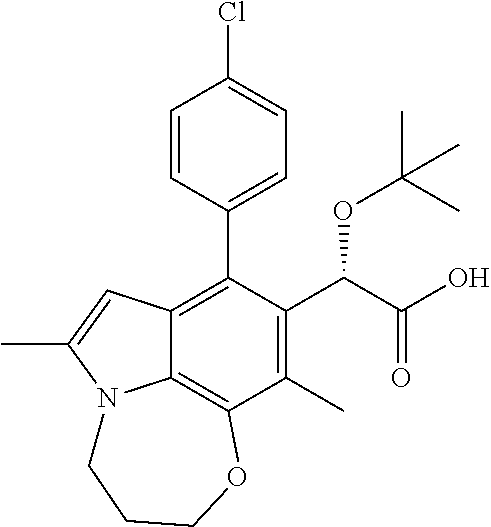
C1=CC(C2=C3C4=C(C(C)=C2C(C(=O)O)OC(C)(C)C)OCCCN4C(C)=C3)=CC=C1Cl
